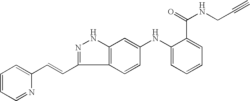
C12=C(NN=C1C=CC1=CC=CC=N1)C=C(NC1=CC=CC=C1C(=O)NCC#C)C=C2
